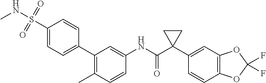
C1=CC(C)=C(C2=CC=C(S(=O)(=O)NC)C=C2)C=C1NC(C1(C2=CC3=C(C=C2)OC(F)(F)O3)CC1)=O
